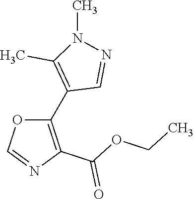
C1(C2=C(C)N(C)N=C2)=C(C(=O)OCC)N=CO1
